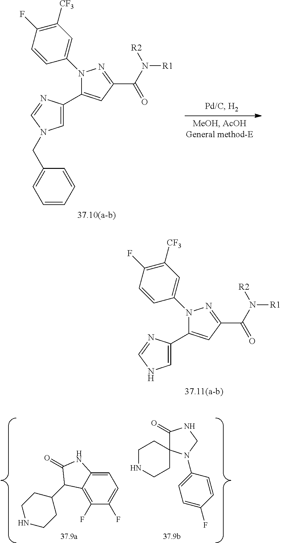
C1=C(C2=CC(C(=O)N([R1])[R2])=NN2C2=CC([CF3])=C(F)C=C2)N=CN1CC1=CC=CC=C1.C1=C(C2=CC(C(=O)N([R1])[R2])=NN2C2=CC([CF3])=C(F)C=C2)N=CN1.C1=C2C(=C(F)C(F)=C1)C(C1CCNCC1)C(=O)N2.C1NCCC2(C1)C(=O)NCN2C1=CC=C(F)C=C1
